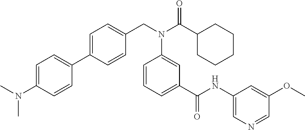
C1(C2=CC=C(CN(C(C3CCCCC3)=O)C3=CC(C(=O)NC4=CN=CC(OC)=C4)=CC=C3)C=C2)=CC=C(N(C)C)C=C1
